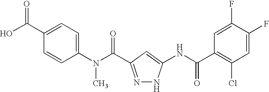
N(C(=O)C1=NNC(NC(C2=C(Cl)C=C(F)C(F)=C2)=O)=C1)(C1=CC=C(C(O)=O)C=C1)C
